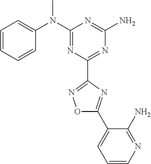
C1=CC=CC(N(C2=NC(C3=NOC(C4=CC=CN=C4N)=N3)=NC(N)=N2)C)=C1
